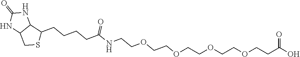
C1(=O)NC2C(N1)C(CCCCC(NCCOCCOCCOCCOCCC(=O)O)=O)SC2
